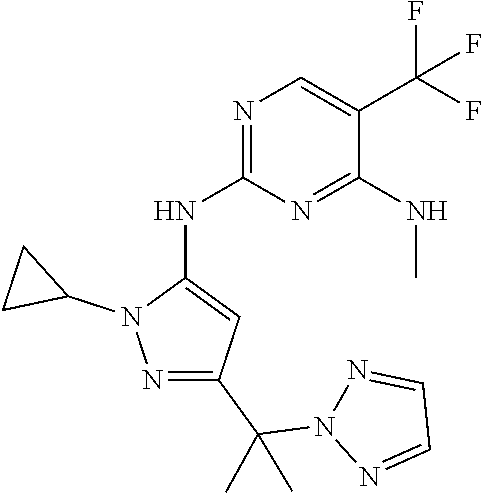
N1(C(C2=NN(C3CC3)C(NC3=NC=C(C(F)(F)F)C(NC)=N3)=C2)(C)C)N=CC=N1
